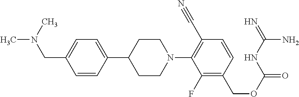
C1=C(C2CCN(C3=C(C#N)C=CC(COC(=O)NC(=N)N)=C3F)CC2)C=CC(CN(C)C)=C1
